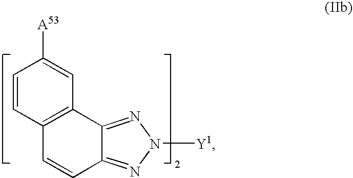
C12=C(C3=NN([Y1])N=C3C=C1)C=C([A53])C=C2
